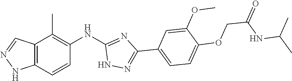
C12=C(C=CC(NC3=NC(C4=CC=C(OCC(=O)NC(C)C)C(OC)=C4)=NN3)=C1C)NN=C2
